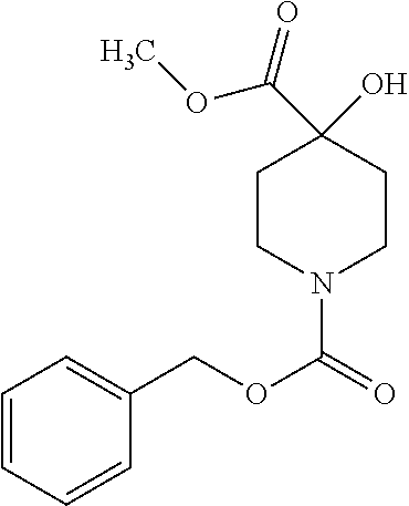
C1CN(C(=O)OCC2=CC=CC=C2)CCC1(O)C(OC)=O
